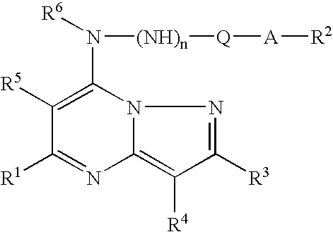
N12C(=C([R4])C([R3])=N1)N=C([R1])C([R5])=C2N([R6])[(NH)n][Q][A][R2]
